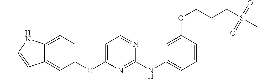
C12=CC=C(OC3=CC=NC(NC4=CC=CC(OCCCS(C)(=O)=O)=C4)=N3)C=C1C=C(C)N2
